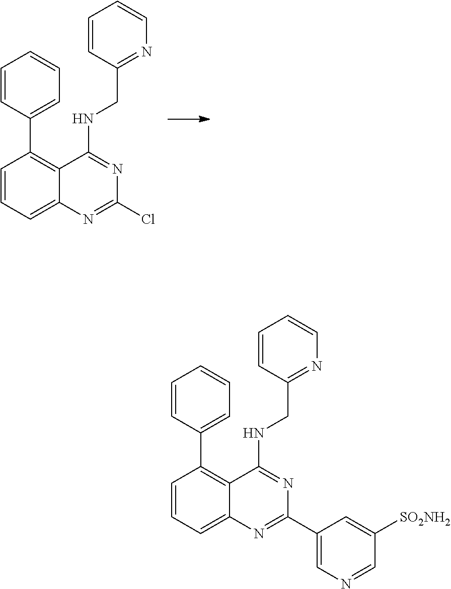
C1=CC=C2C(=C1C1=CC=CC=C1)C(NCC1=NC=CC=C1)=NC(Cl)=N2.C1=CC=C2C(=C1C1=CC=CC=C1)C(NCC1=NC=CC=C1)=NC(C1=CN=CC([SO2NH2])=C1)=N2
